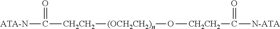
C([CH2CH2][(OCH2CH2)n]O[CH2CH2]C([N-ATA])=O)(=O)[ATA-N]
